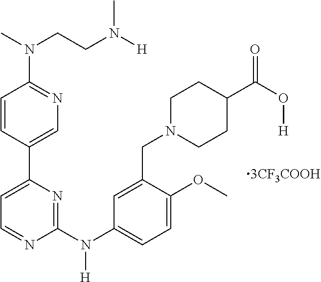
C1=CC(C2=CC=NC(N(C3=CC=C(OC)C(CN4CCC(C(O[H])=O)CC4)=C3)[H])=N2)=CN=C1N(C)CCN([H])C
